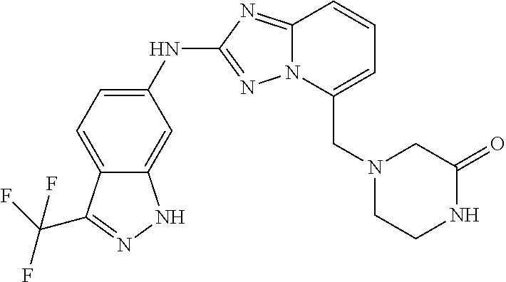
C12=NC(NC3=CC=C4C(=C3)NN=C4C(F)(F)F)=NN1C(CN1CCNC(=O)C1)=CC=C2
